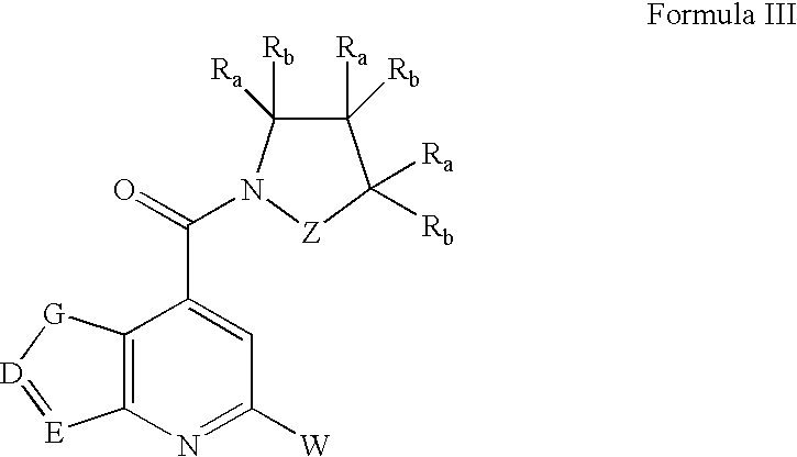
C12=C(N=C([W])C=C1C(=O)N1C([Rb])([Ra])C([Ra])([Rb])C([Ra])([Rb])[Z]1)[E]=[D][G]2
